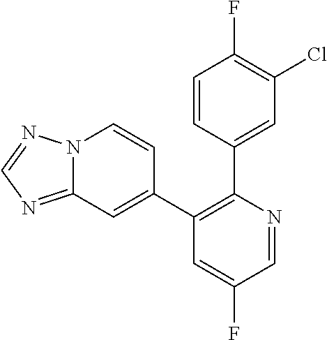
C1=CC(C2=C(C3=CC4=NC=NN4C=C3)C=C(F)C=N2)=CC(Cl)=C1F
